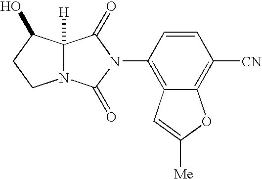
C12([H])N(C(=O)N(C3=C4C(=C([CN])C=C3)OC([Me])=C4)C1=O)CCC2O
